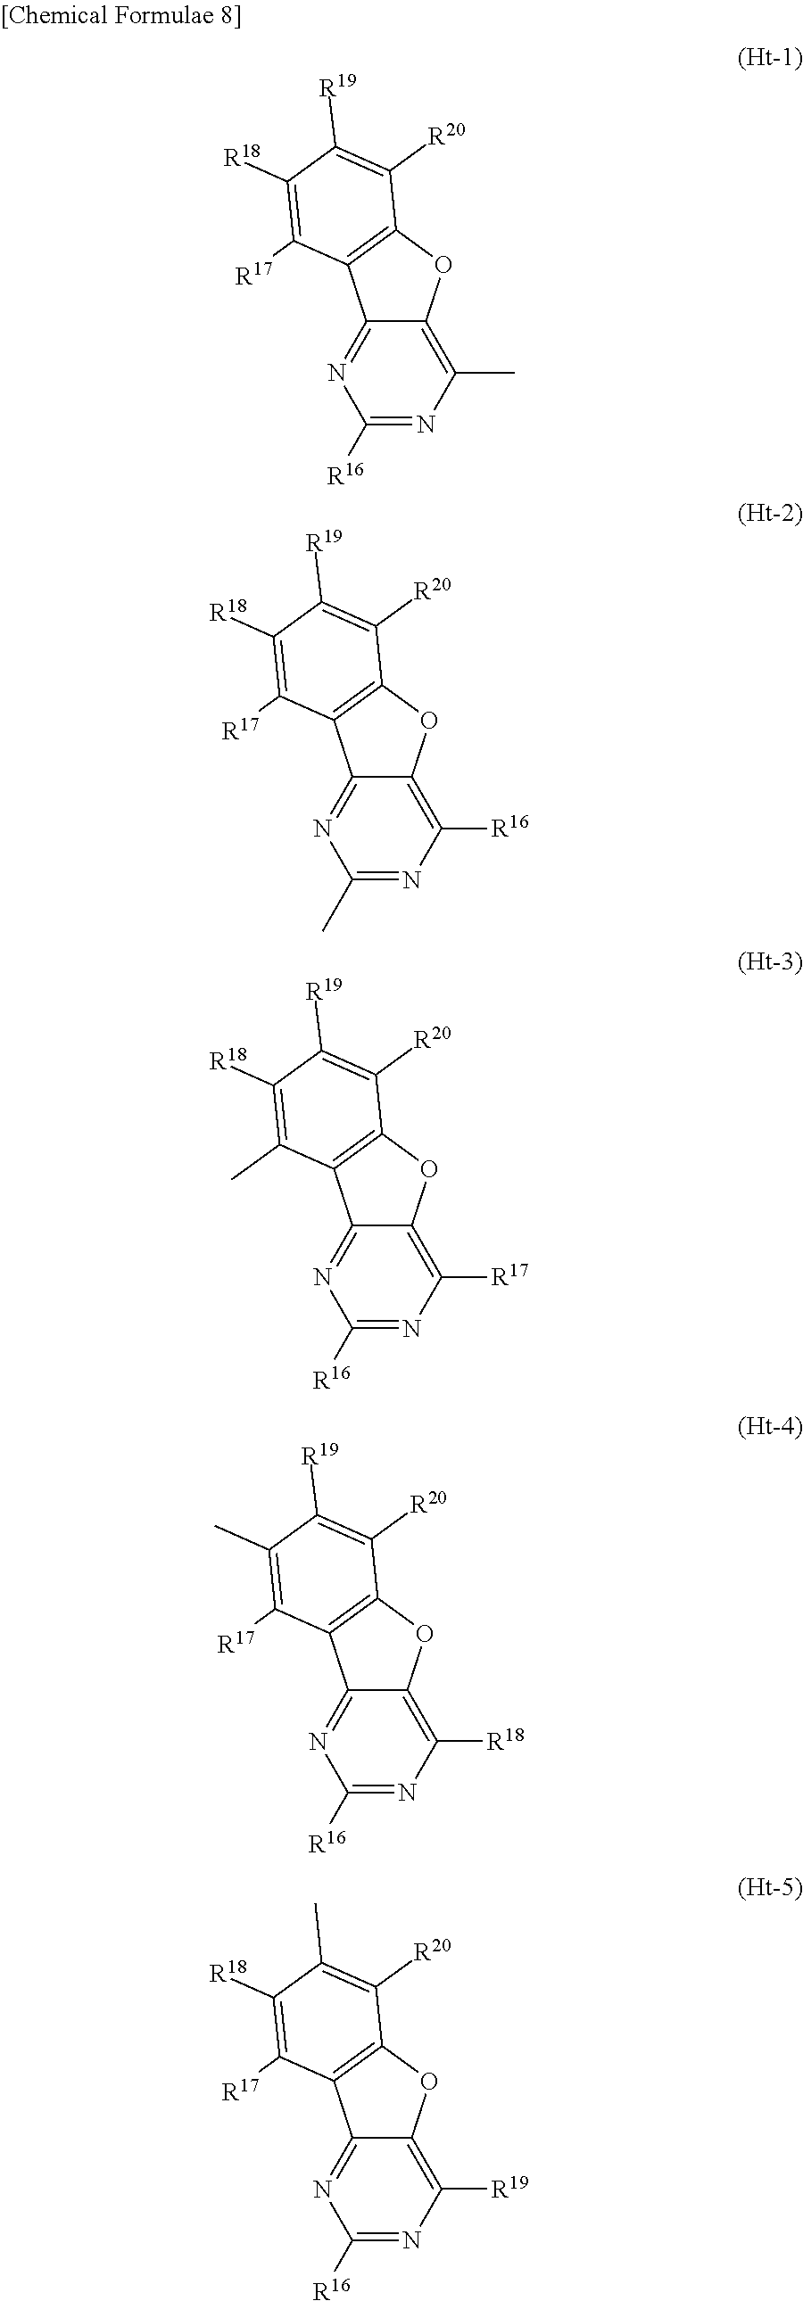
C1([R16])=NC(C)=C2C(=N1)C1=C(O2)C([R20])=C([R19])C([R18])=C1[R17].C1(C)=NC([R16])=C2C(=N1)C1=C(O2)C([R20])=C([R19])C([R18])=C1[R17].C1([R16])=NC([R17])=C2C(=N1)C1=C(O2)C([R20])=C([R19])C([R18])=C1C.C1([R16])=NC([R18])=C2C(=N1)C1=C(O2)C([R20])=C([R19])C(C)=C1[R17].C1([R16])=NC([R19])=C2C(=N1)C1=C(O2)C([R20])=C(C)C([R18])=C1[R17]
